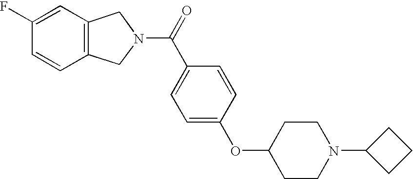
C1=C(F)C=CC2=C1CN(C(=O)C1=CC=C(OC3CCN(C4CCC4)CC3)C=C1)C2
